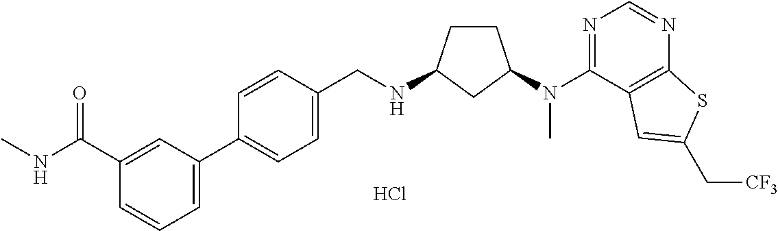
C1=CC(C2=CC=CC(C(NC)=O)=C2)=CC=C1CNC1CCC(N(C2=NC=NC3=C2C=C(C[CF3])S3)C)C1.Cl
